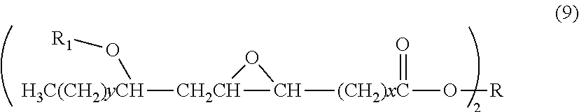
[H3C(CH2)yCH]([CH2CH]1C([(CH2)xC](O[R])=O)O1)O[R1]
